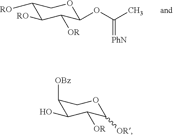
C1([OBz])C(O)C([OR])C([OR])OC1.C1([RO])C([RO])C([OR])C(OC(C)=[PhN])OC1
